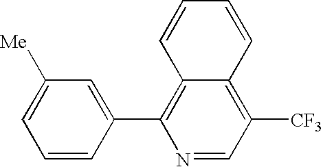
C12=C(C3=CC([Me])=CC=C3)N=CC([CF3])=C1C=CC=C2
